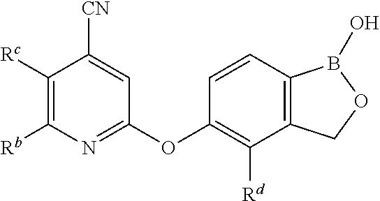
C1([Rc])=C([Rb])N=C(OC2=C([Rd])C3=C(C=C2)B(O)OC3)C=C1[CN]
